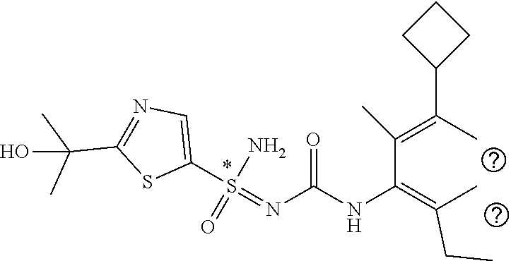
C(=C(C(=C(C)CC)NC(N=S(C1=CN=C(C(C)(C)O)S1)(N)=O)=O)C)(C)C1CCC1
